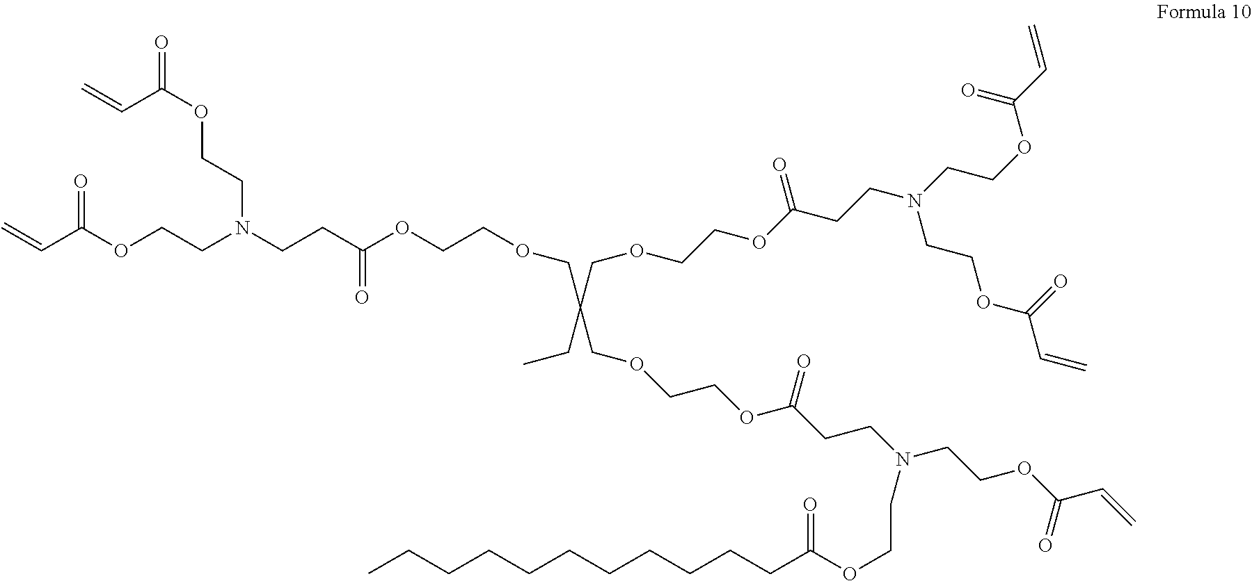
O=C(OCCN(CCC(OCCOCC(COCCOC(CCN(CCOC(C=C)=O)CCOC(CCCCCCCCCCC)=O)=O)(COCCOC(CCN(CCOC(C=C)=O)CCOC(C=C)=O)=O)CC)=O)CCOC(C=C)=O)C=C
